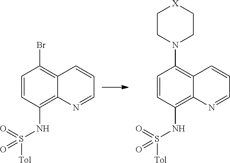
C1=CC(NS([Tol])(=O)=O)=C2C(=C1Br)C=CC=N2.C1=CC(NS([Tol])(=O)=O)=C2C(=C1N1CC[X]CC1)C=CC=N2
